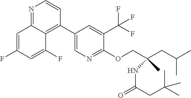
C1=C(F)C=C(F)C2=C(C3=CN=C(OCC(CC(C)C)(C)NC(=O)CC(C)(C)C)C(C(F)(F)F)=C3)C=CN=C12
